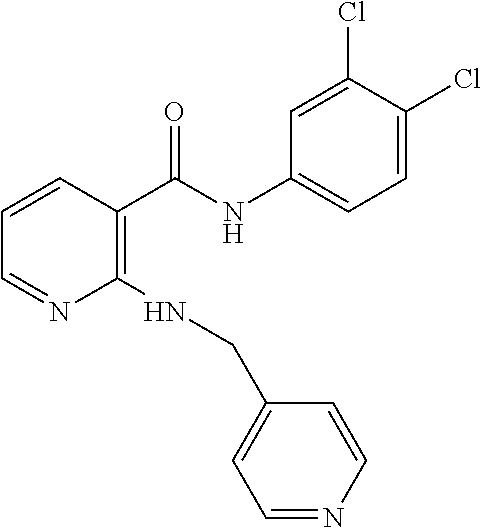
C1(NCC2=CC=NC=C2)=C(C(NC2=CC=C(Cl)C(Cl)=C2)=O)C=CC=N1
